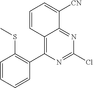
C12=C(C3=C(SC)C=CC=C3)N=C(Cl)N=C1C([CN])=CC=C2
